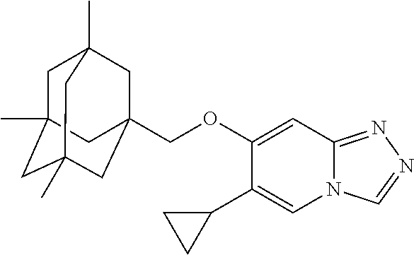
C(OC1=CC2=NN=CN2C=C1C1CC1)C12CC3(C)CC(C)(CC(C)(C1)C3)C2
